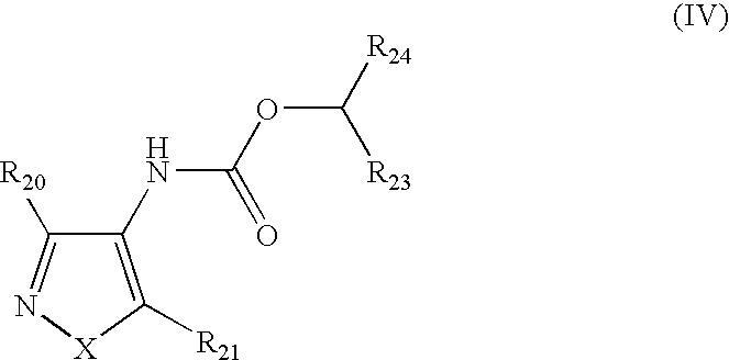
C1(NC(OC([R24])[R23])=O)=C([R21])[X]N=C1[R20]
